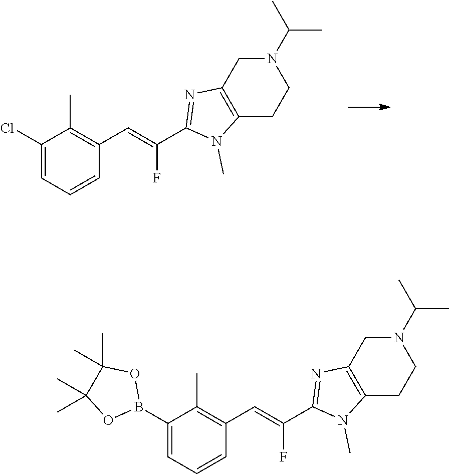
C1(Cl)=CC=CC(C=C(F)C2=NC3=C(N2C)CCN(C(C)C)C3)=C1C.C1(B2OC(C)(C)C(C)(C)O2)=CC=CC(C=C(F)C2=NC3=C(N2C)CCN(C(C)C)C3)=C1C
